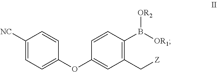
C1([NC])=CC=C(OC2=CC(C[Z])=C(B([OR1])[OR2])C=C2)C=C1
